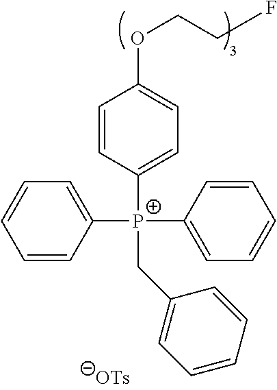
C1([P+](C2=CC=CC=C2)(C2=CC=CC=C2)CC2=CC=CC=C2)=CC=C(OCCF)C=C1
